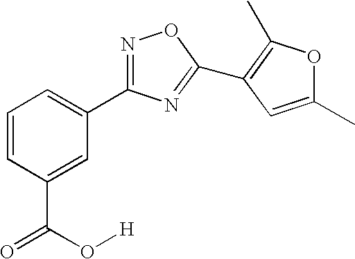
C1=CC(C(=O)O[H])=CC(C2=NOC(C3=C(C)OC(C)=C3)=N2)=C1
